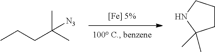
CCCC([N3])(C)C.C1CCNC1(C)C
